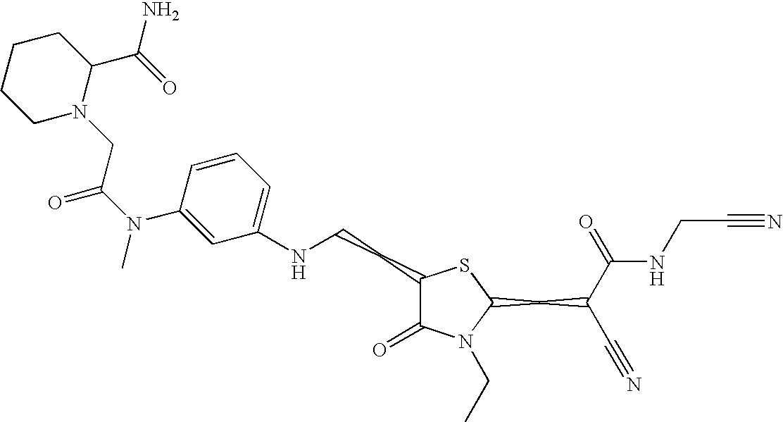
C1(NCCC2C(=O)N(CC)C(CC(C#N)C(=O)NCC#N)S2)=CC=CC(N(C(=O)CN2C(C(=O)N)CCCC2)C)=C1
